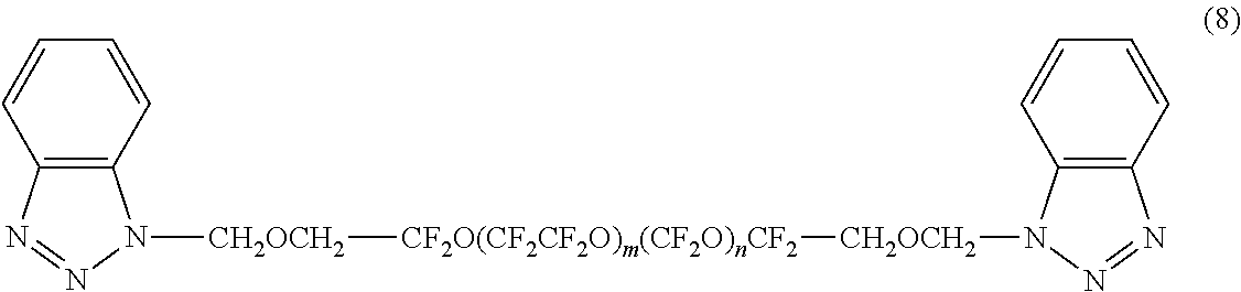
C1=CC2=C(C=C1)N=NN2[CH2OCH2][CF2O(CF2CF2O)m(CF2O)nCF2][CH2OCH2]N1C2=C(C=CC=C2)N=N1
